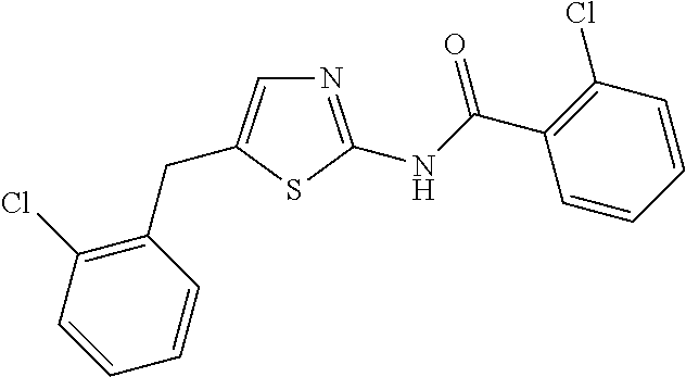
N1=C(NC(C2=C(Cl)C=CC=C2)=O)SC(CC2=C(Cl)C=CC=C2)=C1
